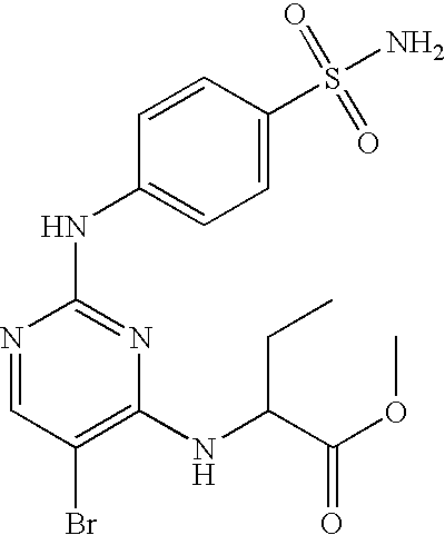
N1=CC(Br)=C(NC(C(OC)=O)CC)N=C1NC1=CC=C(S(=O)(=O)N)C=C1
